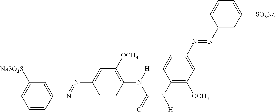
C1=CC(N=NC2=CC([OCH3])=C(N([H])C(=O)N(C3=C([OCH3])C=C(N=NC4=CC([SO3Na])=CC=C4)C=C3)[H])C=C2)=CC([NaSO3S])=C1
